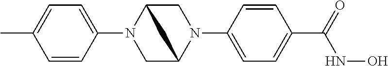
C1=CC(N2CC3N(C4=CC=C(C(=O)NO)C=C4)CC2C3)=CC=C1C
